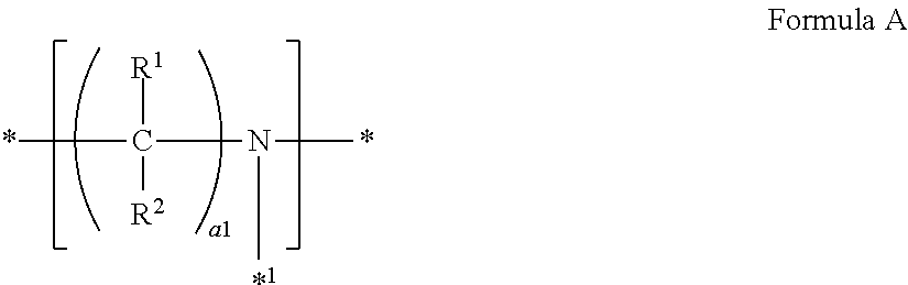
*C([R1])([R2])N([*1])*
